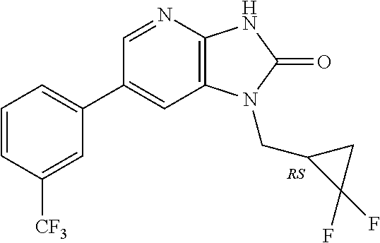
C1(C2=CC=CC([CF3])=C2)=CC2=C(N=C1)NC(=O)N2CC1C(F)(F)C1
